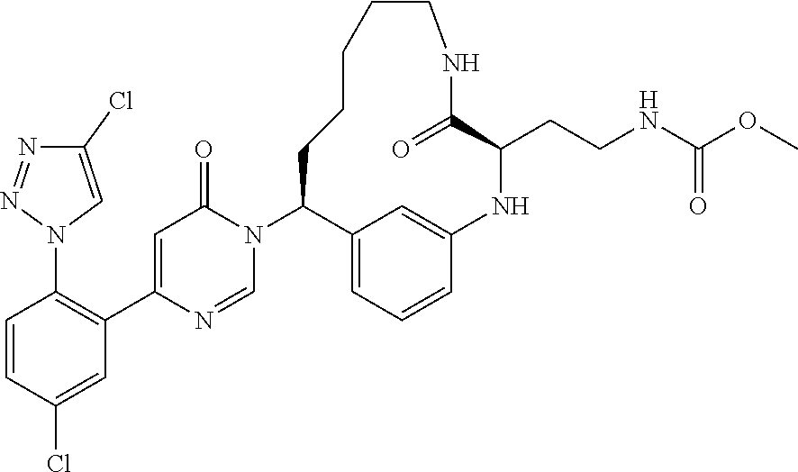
C1=CC(Cl)=CC(C2=CC(=O)N(C3C4=CC=CC(=C4)NC(CCNC(OC)=O)C(=O)NCCCCC3)C=N2)=C1N1C=C(Cl)N=N1
